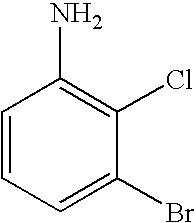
C1=CC=C(Br)C(Cl)=C1N
